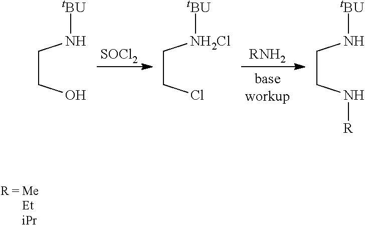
C(CO)N[tBU].C(CCl)[NH2Cl][tBU].C(CN[R])N[tBU].[RNH2].[SOCl2]
